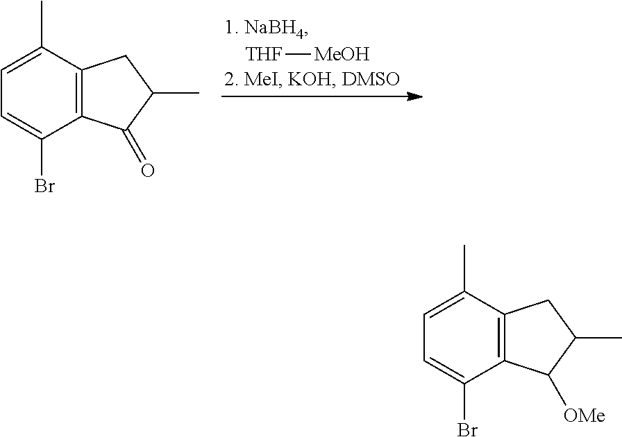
[THF][MeOH].CC1=CC=C(Br)C2=C1CC(C)C2=O.CC1=CC=C(Br)C2=C1CC(C)C2[OMe]
